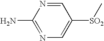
C1=NC(N)=NC=C1[SO2]C
